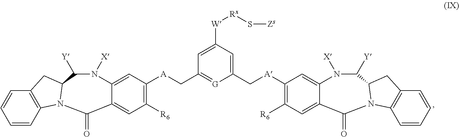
C1=CC2=C(C=C1)CC1N2C(=O)C2=CC([R6])=C([A]CC3=[G]C(C[A]C4=C([R6])C=C5C(=O)N6C7=C(C=CC=C7)CC6C([Y])N([X])C5=C4)=CC([W][Rx]S[Zs])=C3)C=C2N([X])C1[Y]
